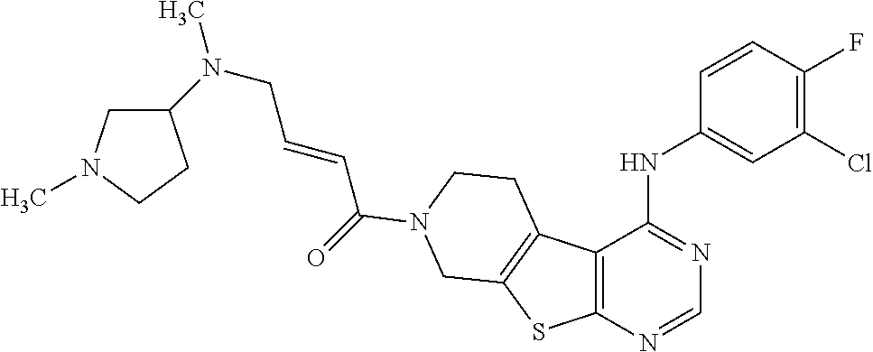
N(CC=CC(=O)N1CCC2=C(SC3=C2C(NC2=CC(Cl)=C(F)C=C2)=NC=N3)C1)(C)C1CN(C)CC1
